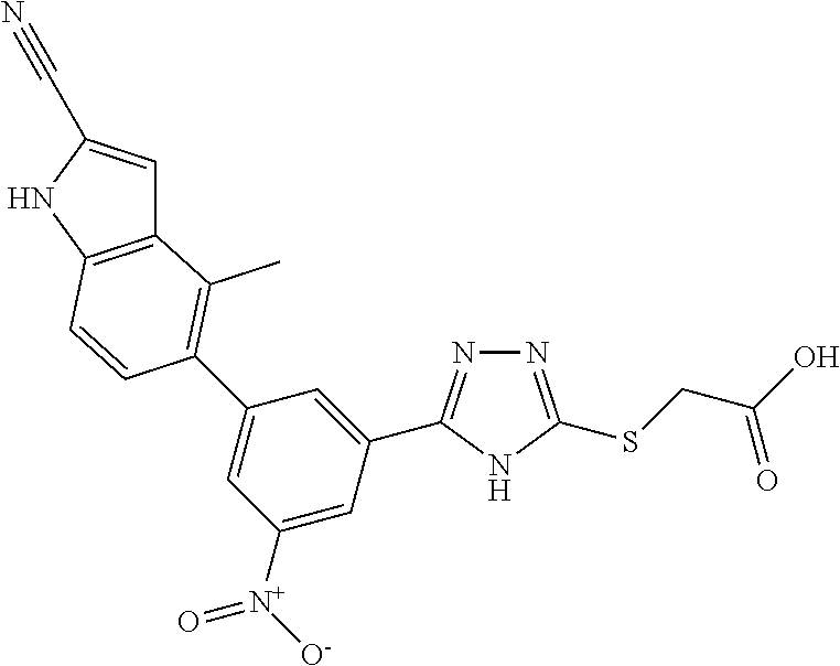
N1=C(SCC(O)=O)NC(C2=CC(C3=C(C)C4=C(NC(C#N)=C4)C=C3)=CC([N+]([O-])=O)=C2)=N1
